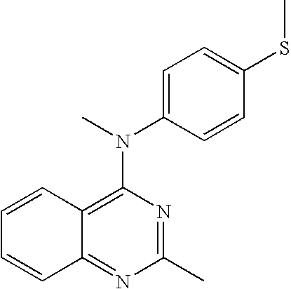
C1=C(N(C)C2=C3C(=NC(C)=N2)C=CC=C3)C=CC(SC)=C1
